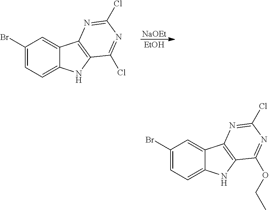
C1(Br)=CC=C2C(=C1)C1=C(N2)C(Cl)=NC(Cl)=N1.[NaOEt].[EtOH].C1(Br)=CC=C2C(=C1)C1=C(N2)C(OCC)=NC(Cl)=N1
